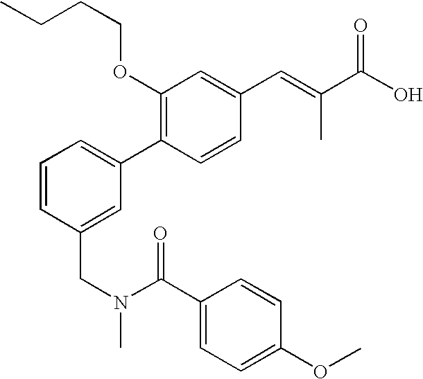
C1=CC(CN(C(C2=CC=C(OC)C=C2)=O)C)=CC(C2=C(OCCCC)C=C(C=C(C)C(O)=O)C=C2)=C1
